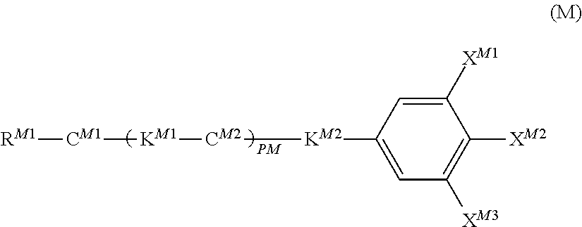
[CM1]([RM1])[KM1][CM2][KM2]C1=CC([XM3])=C([XM2])C([XM1])=C1
